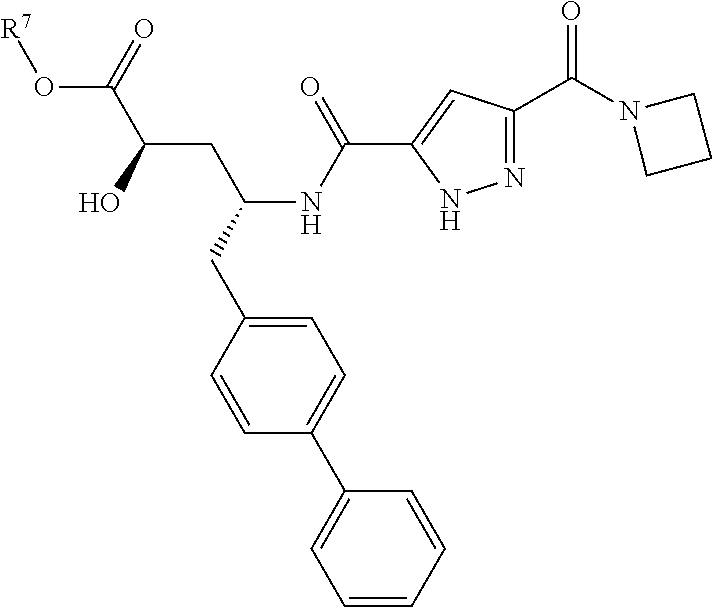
O(C(C(O)CC(NC(C1=CC(C(=O)N2CCC2)=NN1)=O)CC1=CC=C(C2=CC=CC=C2)C=C1)=O)[R7]
